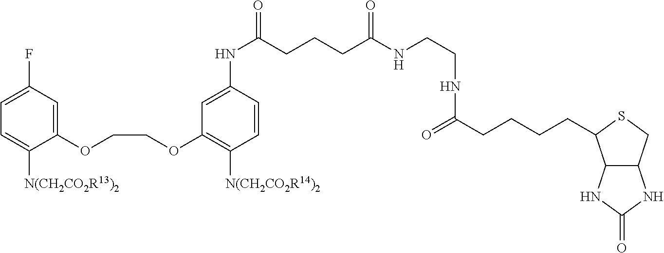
FC1=CC=C([N(CH2CO2R13)2])C(OCCOC2=C([N(CH2CO2R14)2])C=CC(NC(=O)CCCC(NCCNC(CCCCC3C4C(CS3)NC(=O)N4)=O)=O)=C2)=C1
